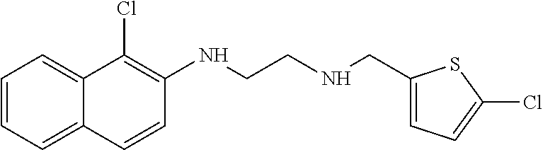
C1=CC=C2C(=C1)C(Cl)=C(NCCNCC1=CC=C(Cl)S1)C=C2
